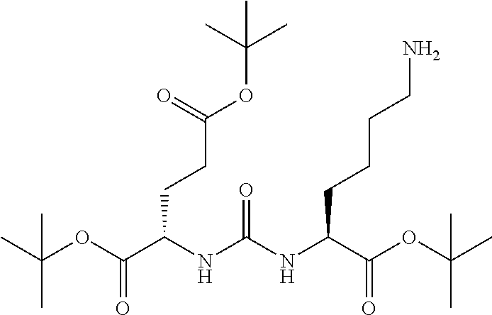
C(OC(C(NC(NC(C(OC(C)(C)C)=O)CCCCN)=O)CCC(=O)OC(C)(C)C)=O)(C)(C)C
